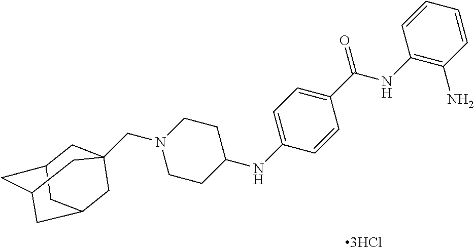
C1=CC=CC(N)=C1NC(C1=CC=C(NC2CCN(CC34CC5CC(CC(C3)C5)C4)CC2)C=C1)=O
